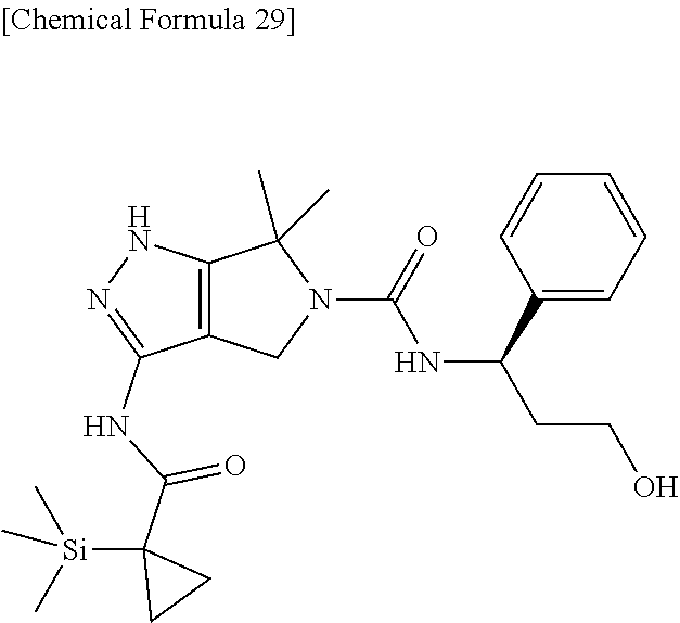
C12=C(CN(C(=O)NC(CCO)C3=CC=CC=C3)C1(C)C)C(NC(C1([Si](C)(C)C)CC1)=O)=NN2
